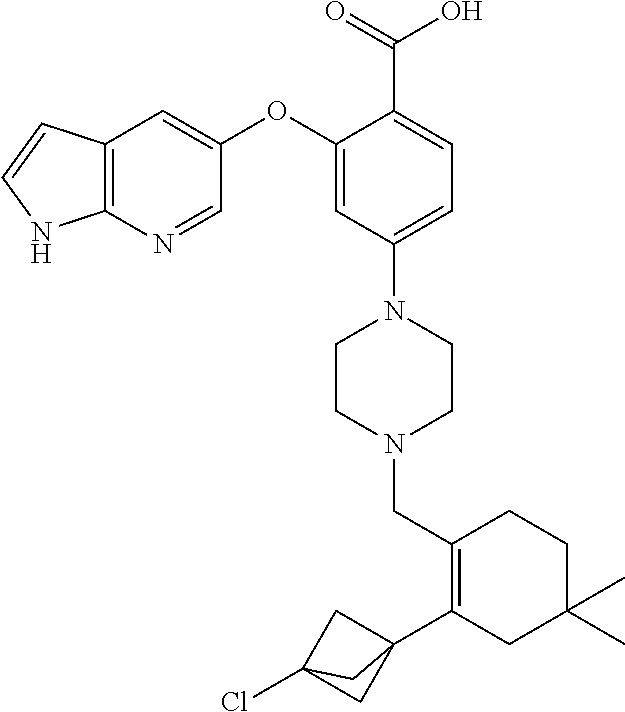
C1(OC2=CC3=C(N=C2)NC=C3)=CC(N2CCN(CC3=C(C45CC(Cl)(C4)C5)CC(C)(C)CC3)CC2)=CC=C1C(=O)O
